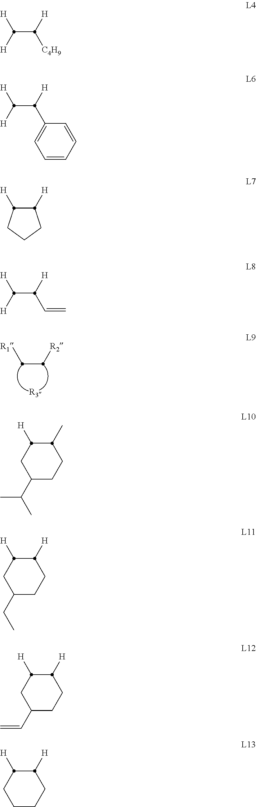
[R2]CC[R1].[R3].[H]C(C([H])[H])[C4H9].[H]C(C([H])[H])C1=CC=CC=C1.[H]C1C([H])CCC1.[H]C(C([H])[H])C=C.C1C(C(C)C)CCC(C)C1[H].C1C(CC)CCC([H])C1[H].C1C(C=C)CCC([H])C1[H].C1CCCC([H])C1[H]
